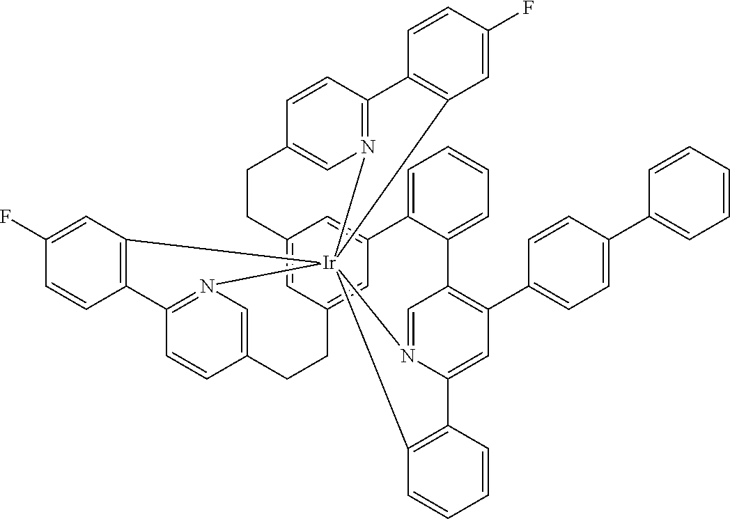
C12=CC3=CC(=C1)C1=CC=CC=C1C1=C(C4=CC=C(C5=CC=CC=C5)C=C4)C=C4N(=C1)[Ir]15(N6=C(C=CC(=C6)CC3)C3=C1C=C(F)C=C3)(N1=C(C=CC(=C1)CC2)C1=C5C=C(F)C=C1)C1=C4C=CC=C1
